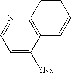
C1=C([SNa])C2=C(N=C1)C=CC=C2
